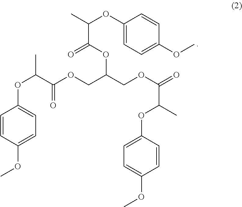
C1=CC(OC)=CC=C1OC(C)C(OCC(COC(=O)C(C)OC1=CC=C(OC)C=C1)OC(=O)C(OC1=CC=C(OC)C=C1)C)=O
